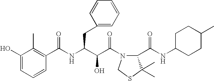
C1(O)=CC=CC(C(NC(C(C(=O)N2C(C(NC3CCC(C)CC3)=O)C(C)(C)SC2)O)CC2=CC=CC=C2)=O)=C1C
